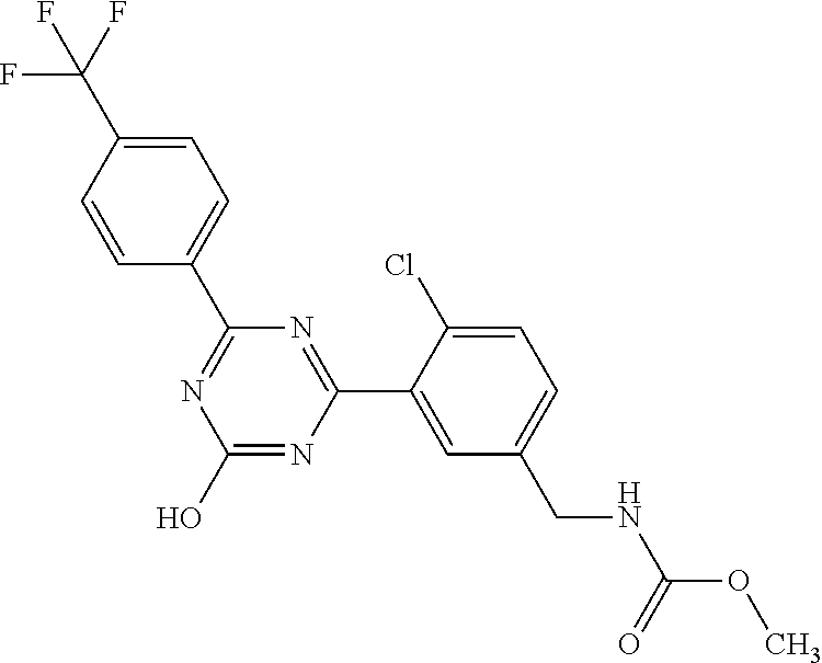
OC1=NC(C2=CC(CNC(OC)=O)=CC=C2Cl)=NC(C2=CC=C(C(F)(F)F)C=C2)=N1
